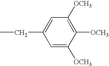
C1=C([OCH3])C([OCH3])=C([OCH3])C=C1CC
